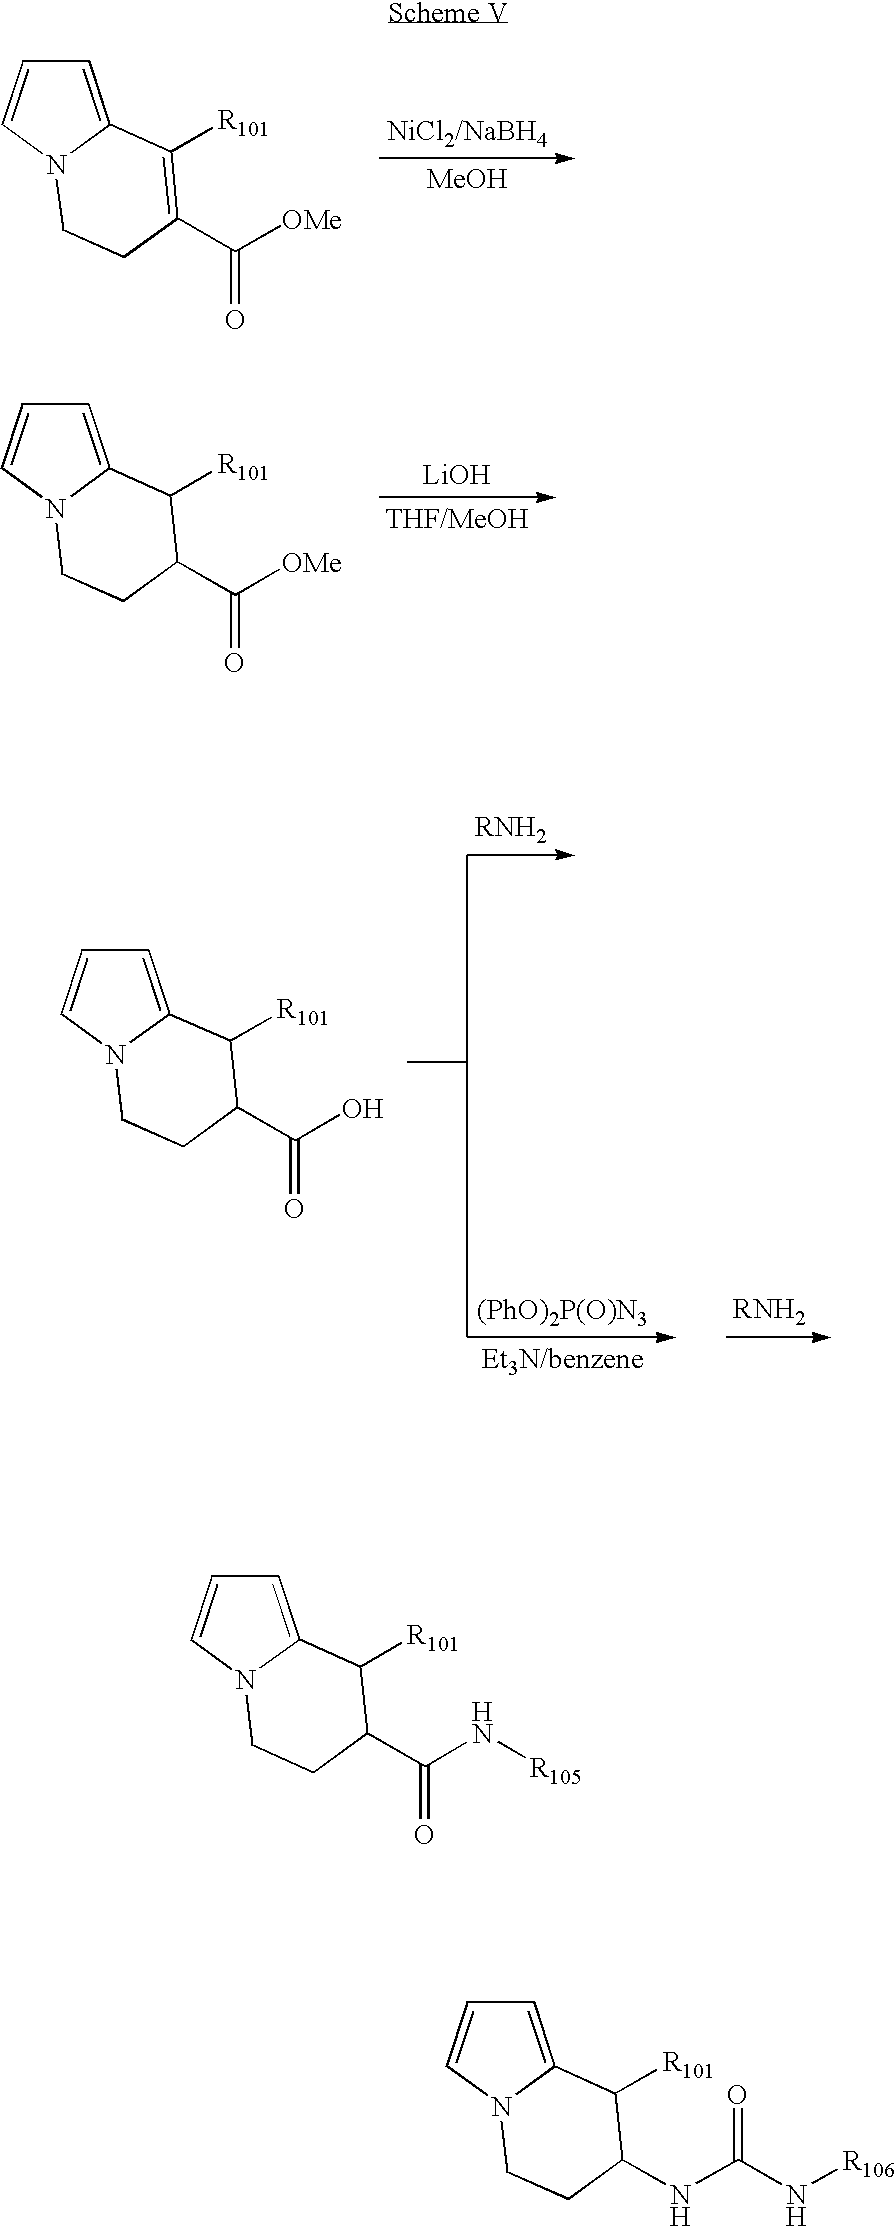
[MeOH].C1=C2N(C=C1)CCC(C(=O)[OMe])=C2[R101].[LiOH].C1=C2N(C=C1)CCC(C(=O)[OMe])C2[R101].C1=C2N(C=C1)CCC(C(=O)O)C2[R101].[(PhO)2P(O)N3].C1=C2N(C=C1)CCC(C(=O)N[R105])C2[R101].C1=C2N(C=C1)CCC(NC(N[R106])=O)C2[R101]
